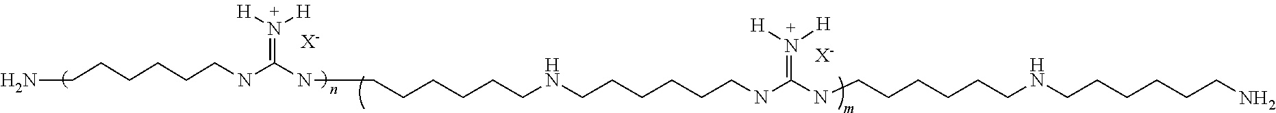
NCCCCCCNC(NCCCCCCNCCCCCCNC(NCCCCCCNCCCCCCN)=N([H])[H])=N([H])[H].[X-].[X-]
